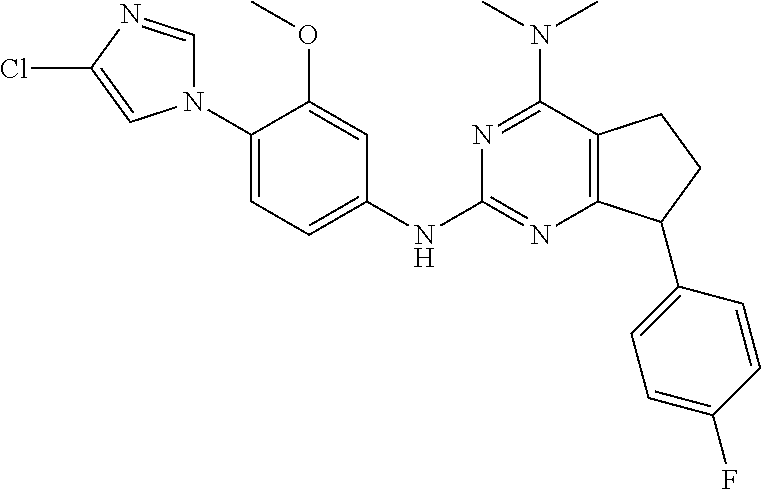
C1(NC2=NC3=C(C(N(C)C)=N2)CCC3C2=CC=C(F)C=C2)=CC=C(N2C=NC(Cl)=C2)C(OC)=C1
